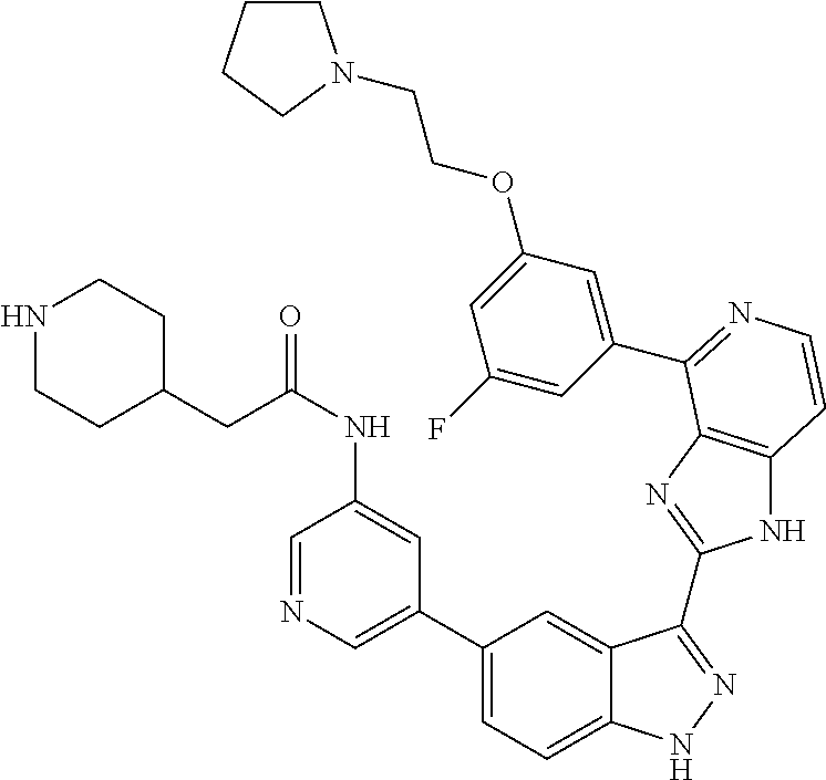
C1(C2=CN=CC(NC(=O)CC3CCNCC3)=C2)=CC=C2C(=C1)C(C1=NC3=C(N1)C=CN=C3C1=CC(OCCN3CCCC3)=CC(F)=C1)=NN2
